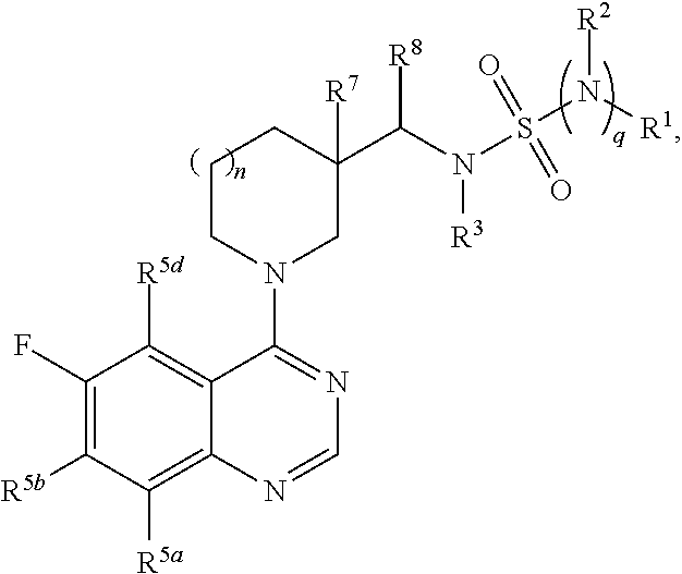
C1(F)=C([R5b])C([R5a])=C2C(=C1[R5d])C(N1CC([R7])(C(N(S(N([R1])[R2])(=O)=O)[R3])[R8])CCC1)=NC=N2
